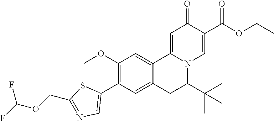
C1(OC)=C(C2=CN=C(COC(F)F)S2)C=C2C(=C1)C1=CC(=O)C(C(=O)OCC)=CN1C(C(C)(C)C)C2
